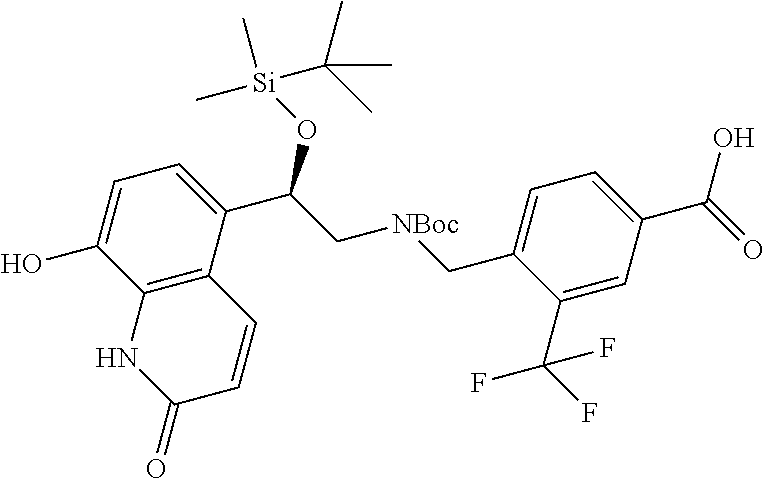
C12=C(C(C(C[NBoc]CC3=CC=C(C(=O)O)C=C3C(F)(F)F)O[Si](C)(C(C)(C)C)C)=CC=C1O)C=CC(=O)N2
